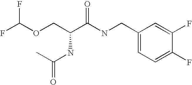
C1(CNC(C(COC(F)F)NC(C)=O)=O)=CC=C(F)C(F)=C1
